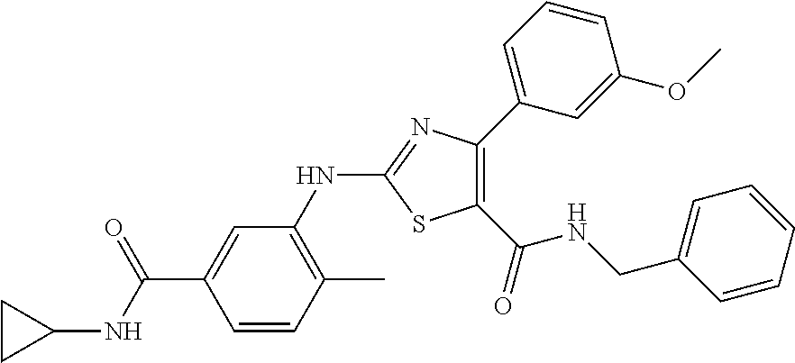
C1(C(=O)NCC2=CC=CC=C2)=C(C2=CC=CC(OC)=C2)N=C(NC2=C(C)C=CC(C(NC3CC3)=O)=C2)S1
